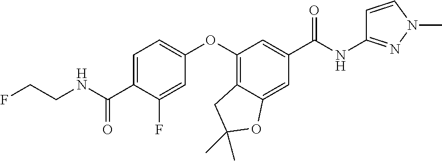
C1=C(C(=O)NCCF)C(F)=CC(OC2=C3C(=CC(C(=O)NC4=NN(C)C=C4)=C2)OC(C)(C)C3)=C1
